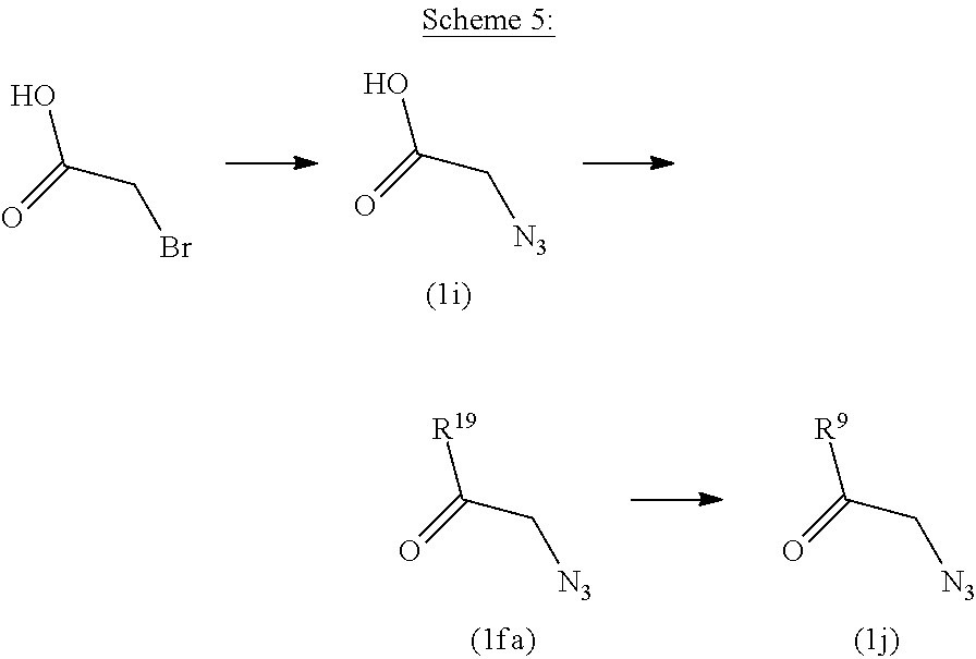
OC(C[N3])=O.OC(CBr)=O.[R19]C(C[N3])=O.[R9]C(C[N3])=O
